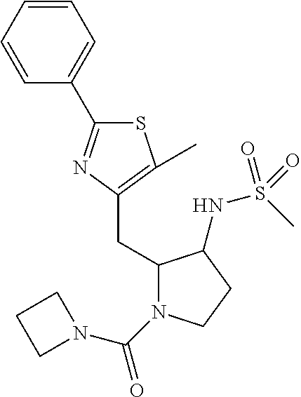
C1(CC2=C(C)SC(C3=CC=CC=C3)=N2)N(C(=O)N2CCC2)CCC1NS(C)(=O)=O
